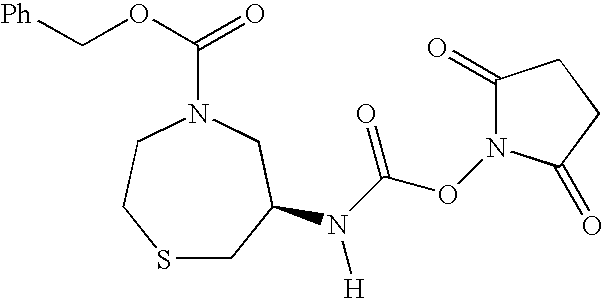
S1CC(N(C(ON2C(=O)CCC2=O)=O)[H])CN(C(OC[Ph])=O)CC1
